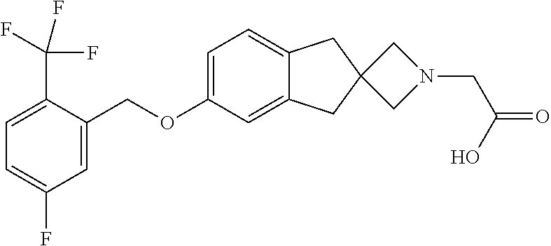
C1(C(F)(F)F)=CC=C(F)C=C1COC1=CC=C2C(=C1)CC1(C2)CN(CC(=O)O)C1
